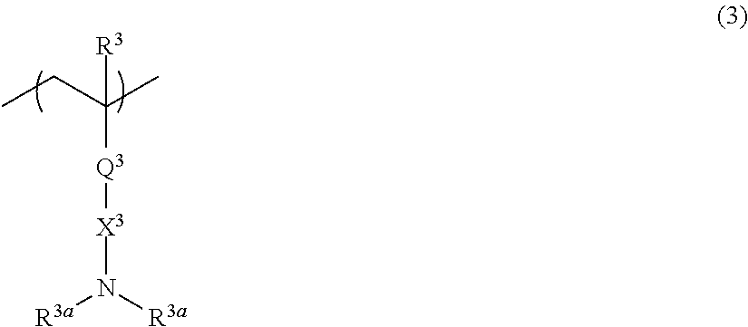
[X3]([Q3]C(C)(CC)[R3])N([R3a])[R3a]
